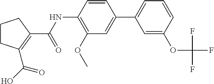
C1CCC(C(NC2=C(OC)C=C(C3=CC=CC(OC(F)(F)F)=C3)C=C2)=O)=C1C(O)=O
